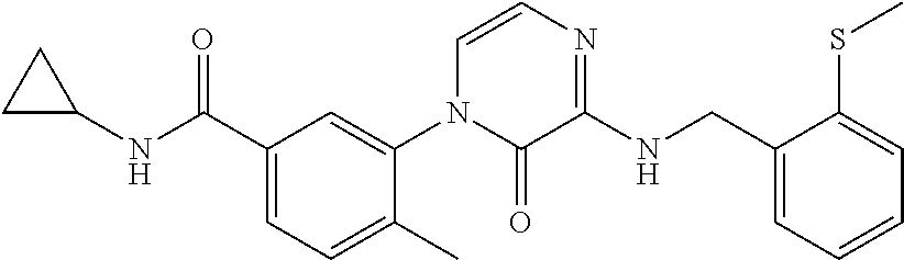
C1(C(=O)NC2CC2)=CC=C(C)C(N2C(=O)C(NCC3=CC=CC=C3SC)=NC=C2)=C1
